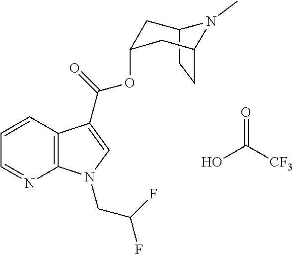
C12CCC(CC(OC(C3=CN(CC(F)F)C4=C3C=CC=N4)=O)C1)N2C.OC([CF3])=O
